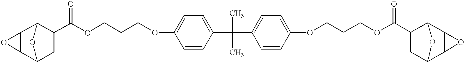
O1C2C1C1C(C(OCCCOC3=CC=C(C(C)(C)C4=CC=C(OCCCOC(C5CC6C7C(C5O6)O7)=O)C=C4)C=C3)=O)CC2O1
